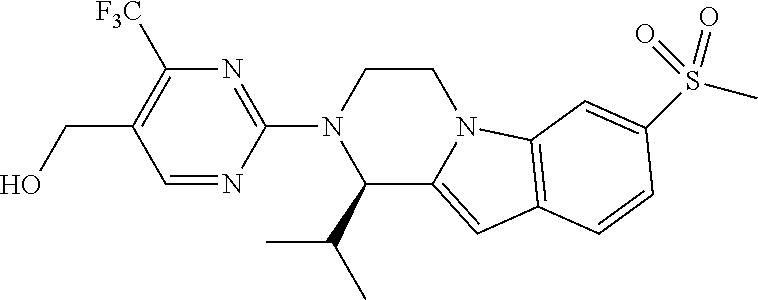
C(O)C1=C([F3C])N=C(N2C(C(C)C)C3=CC4=C(N3CC2)C=C(S(C)(=O)=O)C=C4)N=C1
